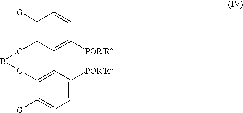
C1([G])=C2C(=C([PORR])C=C1)C1=C(C([G])=CC=C1[PORR])OBO2
